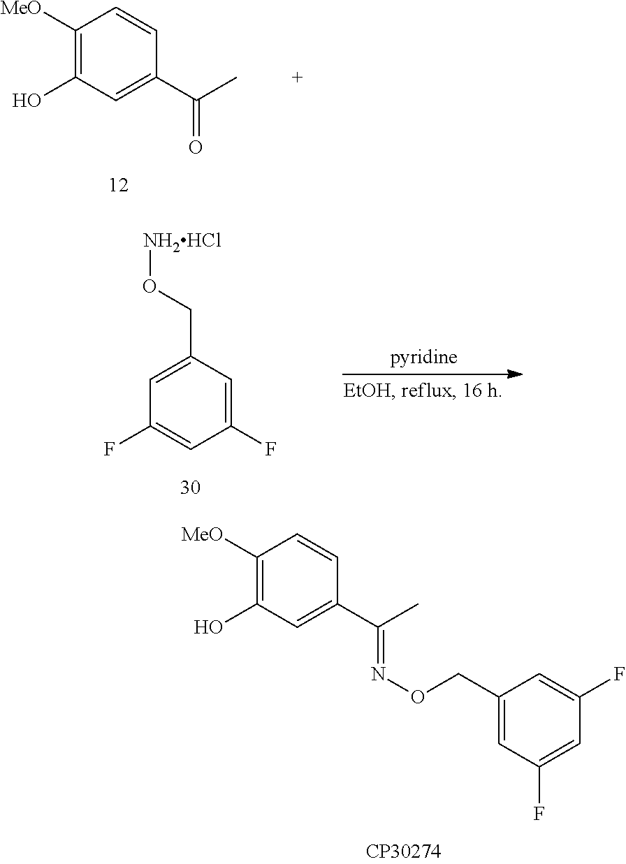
C1([MeO])=C(O)C=C(C(C)=O)C=C1.C1([MeO])=C(O)C=C(C(C)=NOCC2=CC(F)=CC(F)=C2)C=C1.C1=C(CO[NH2HCl])C=C(F)C=C1F
